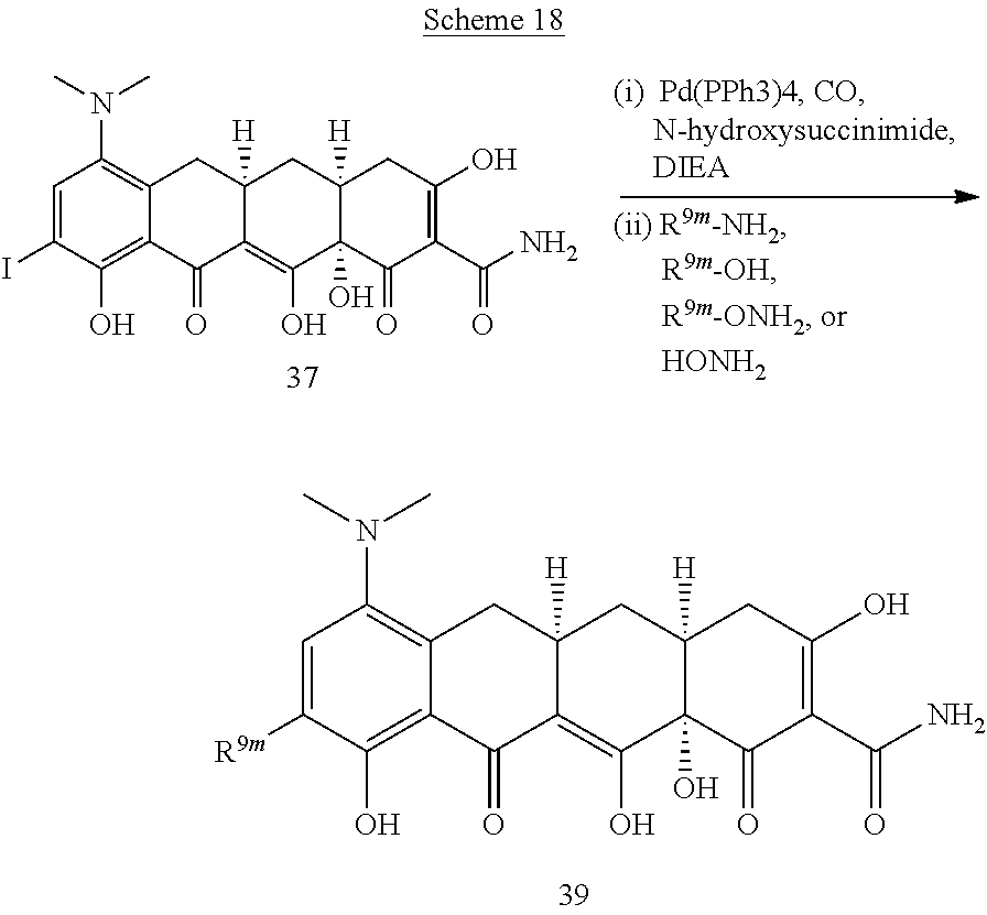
C1=C(I)C(O)=C2C(=C1N(C)C)CC1([H])C(=C(O)C3(O)C([H])(C1)CC(O)=C(C(N)=O)C3=O)C2=O.C1=C([R9m])C(O)=C2C(=C1N(C)C)CC1([H])C(=C(O)C3(O)C([H])(C1)CC(O)=C(C(N)=O)C3=O)C2=O
